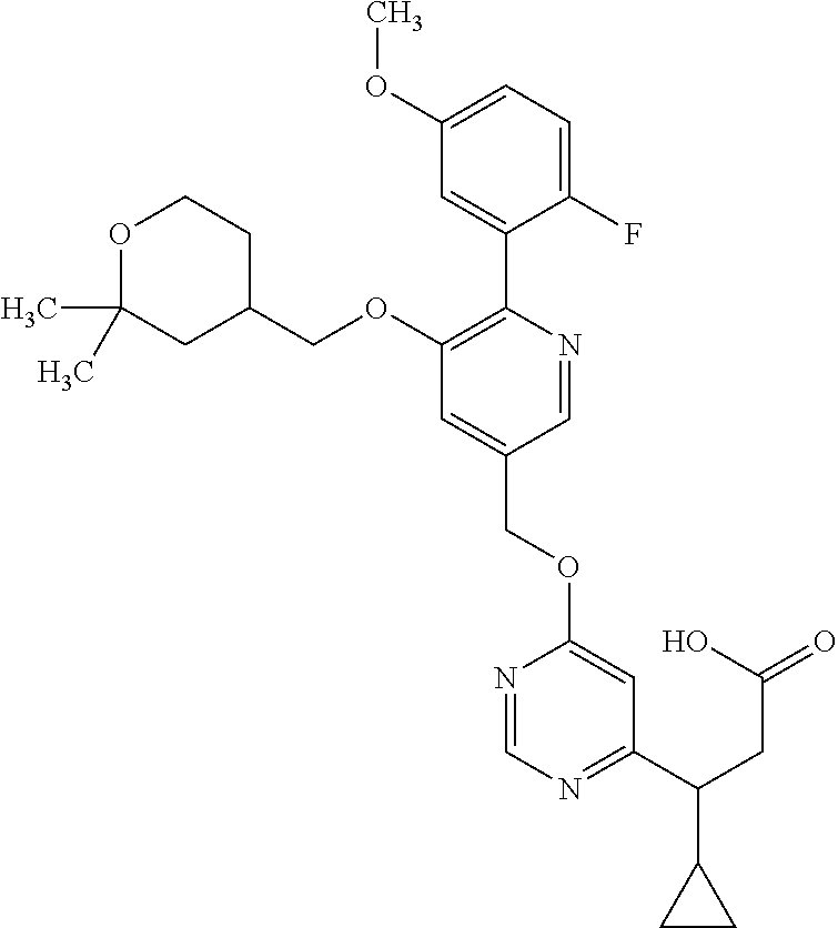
C1=C(F)C(C2=C(OCC3CCOC(C)(C)C3)C=C(COC3=CC(C(CC(O)=O)C4CC4)=NC=N3)C=N2)=CC(OC)=C1
